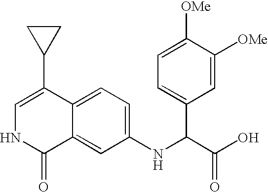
C1=C(C2CC2)C2=CC=C(NC(C(O)=O)C3=CC=C([OMe])C([OMe])=C3)C=C2C(=O)N1
